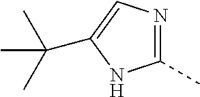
N1=C(C)NC(C(C)(C)C)=C1
